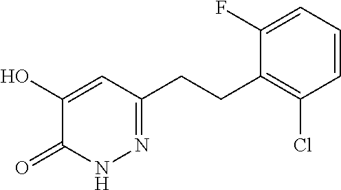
C1(Cl)=C(CCC2=NNC(=O)C(O)=C2)C(F)=CC=C1
